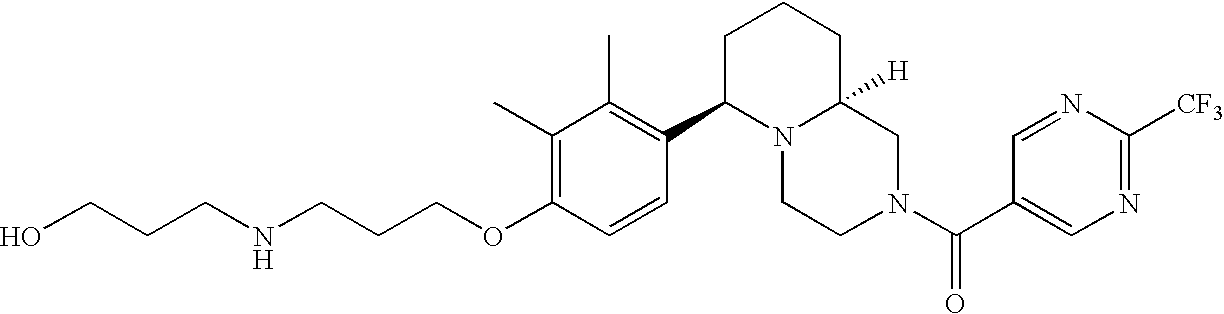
C(OC1=C(C)C(C)=C(C2N3C([H])(CN(C(=O)C4=CN=C([CF3])N=C4)CC3)CCC2)C=C1)CCNCCCO
